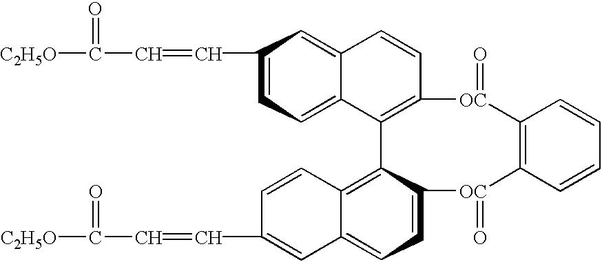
[C2H5O]C(C=CC1=CC=C2C(=C1)C=CC1=C2C2=C3C(=CC=C2[OC](=O)C2=C([OC]1=O)C=CC=C2)C=C(C=CC([C2H5O])=O)C=C3)=O
